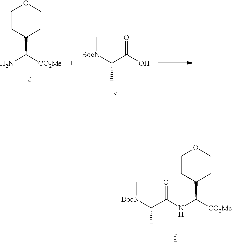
C1CC(C([CO2Me])N)CCO1.C(C(O)=O)([BocN]C)C.C(C(NC([CO2Me])C1CCOCC1)=O)([BocN]C)C
